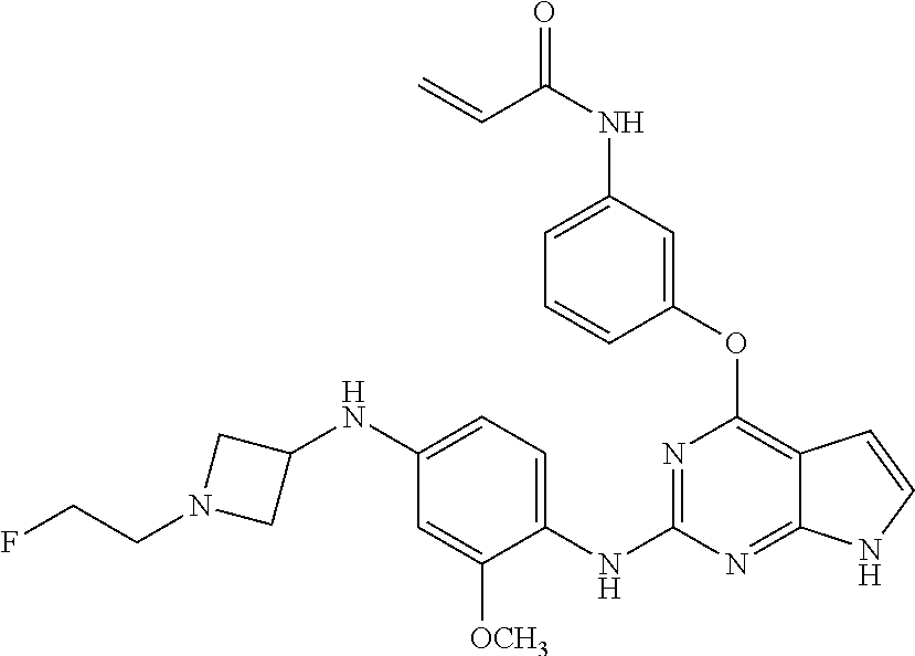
C1([OCH3])=CC(NC2CN(CCF)C2)=CC=C1NC1=NC(OC2=CC(NC(=O)C=C)=CC=C2)=C2C(=N1)NC=C2
